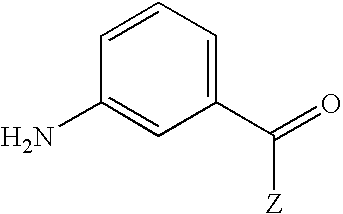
C1=CC=C(C([Z])=O)C=C1N
